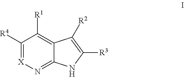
C1([R4])=[X]N=C2C(=C1[R1])C([R2])=C([R3])N2
